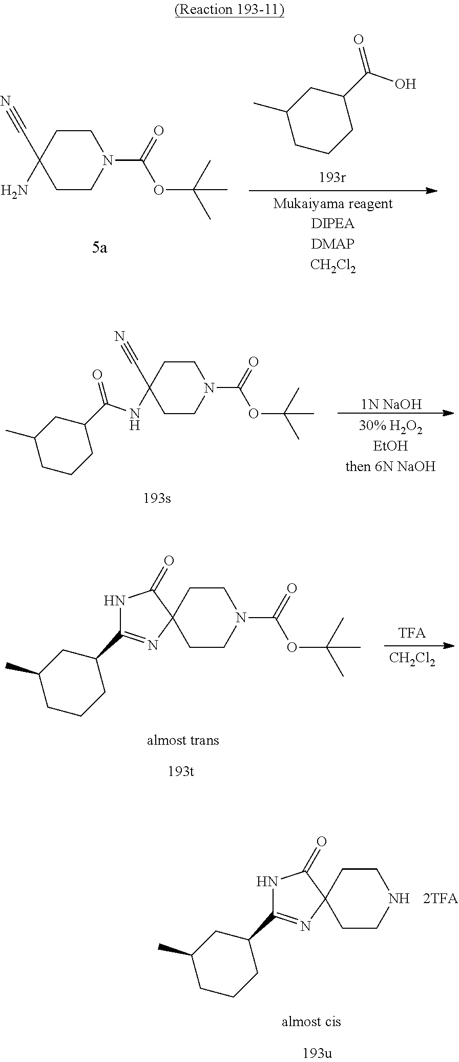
C1(C#N)(N)CCN(C(OC(C)(C)C)=O)CC1.C1CCC(C(=O)O)CC1C.[1N NaOH].C1CCC(C(=O)NC2(C#N)CCN(C(=O)OC(C)(C)C)CC2)CC1C.[CH2Cl2].C12(CCN(C(=O)OC(C)(C)C)CC1)C(=O)NC(C1CC(C)CCC1)=N2.C12(CCNCC1)C(=O)NC(C1CC(C)CCC1)=N2
